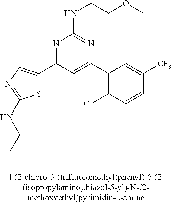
N(C1=NC(C2=C(Cl)C=CC([CF3])=C2)=CC(C2=CN=C(NC(C)C)S2)=N1)CCOC
